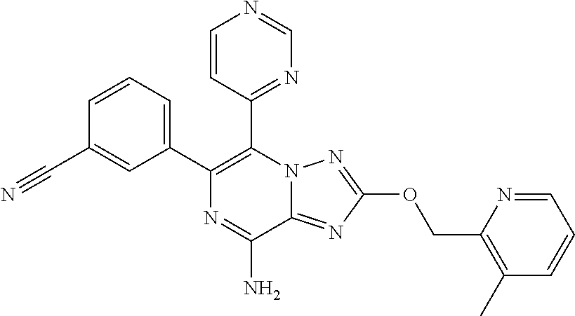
C1=CC(C#N)=CC(C2=C(C3=NC=NC=C3)N3C(=NC(OCC4=C(C)C=CC=N4)=N3)C(N)=N2)=C1
